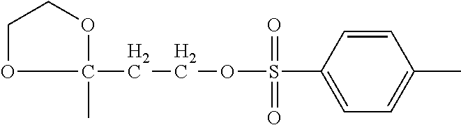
C1=CC(S(OCCC2(C)OCCO2)(=O)=O)=CC=C1C
